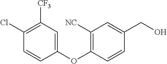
C1(Cl)=C([CF3])C=C(OC2=C([NC])C=C(CO)C=C2)C=C1
